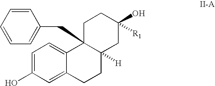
C1=C(O)C=C2C(=C1)C1(CC3=CC=CC=C3)C([H])(CC2)CC(O)([R1])CC1
